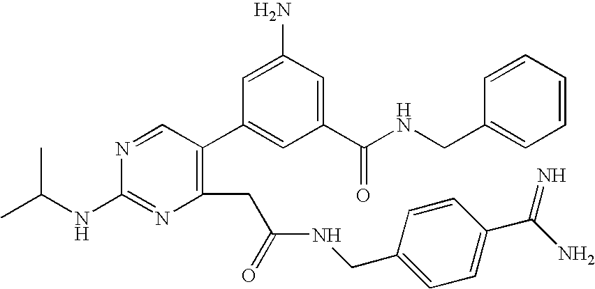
CC(NC1=NC(CC(=O)NCC2=CC=C(C(=N)N)C=C2)=C(C2=CC(C(NCC3=CC=CC=C3)=O)=CC(N)=C2)C=N1)C
